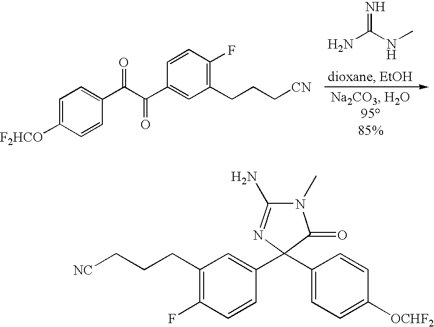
N=C(NC)N.C1=C([F2HCO])C=CC(C(C(C2=CC(CCC[CN])=C(F)C=C2)=O)=O)=C1.N1(C)C(N)=NC(C2=CC(CCC[NC])=C(F)C=C2)(C2=CC=C([OCHF2])C=C2)C1=O
